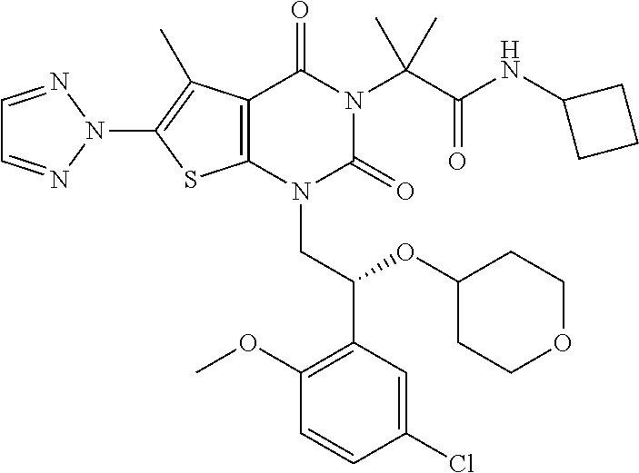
C12=C(N(CC(C3=C(OC)C=CC(Cl)=C3)OC3CCOCC3)C(=O)N(C(C(NC3CCC3)=O)(C)C)C1=O)SC(N1N=CC=N1)=C2C
